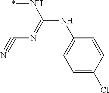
C1(NC(=NC#N)N*)=CC=C(Cl)C=C1
